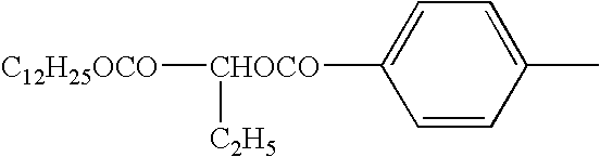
C1=CC(C)=CC=C1[CHOCO]([C12H25OCO])[C2H5]
